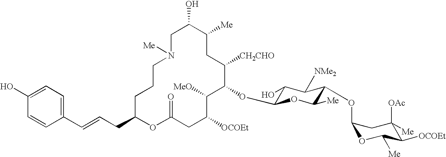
C1C(O)C([Me])CC([CH2CHO])C(OC2C(O)C([NMe2])C(OC3OC([Me])C([OCOEt])C([OAc])([Me])C3)C([Me])O2)C([MeO])C([OCOEt])CC(=O)OC(CC=CC2=CC=C(O)C=C2)CCCN1[Me]
